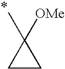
C1(C)([OMe])CC1
